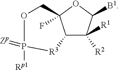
C12C([R2])([R1])C([B1])OC1(F)COP([Rp1])(=[Zp])[R3]2
